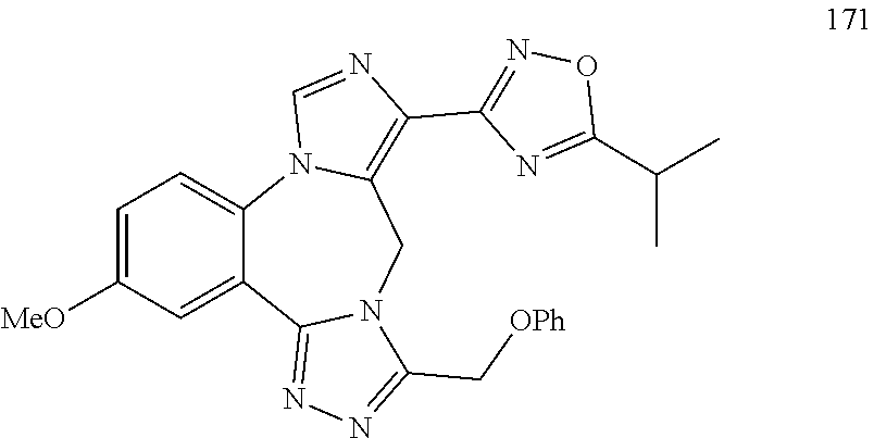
C1=C([MeO])C=C2C(=C1)N1C(=C(C3=NOC(C(C)C)=N3)N=C1)CN1C2=NN=C1C[OPh]
